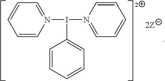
N1(I(C2=CC=CC=C2)N2=CC=CC=C2)=CC=CC=C1
